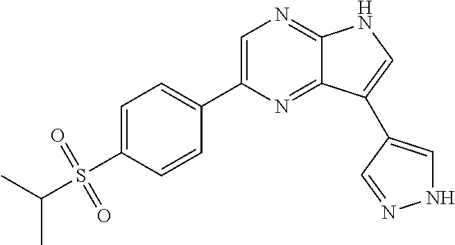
C1=C(S(C(C)C)(=O)=O)C=CC(C2=CN=C3C(=N2)C(C2=CNN=C2)=CN3)=C1
